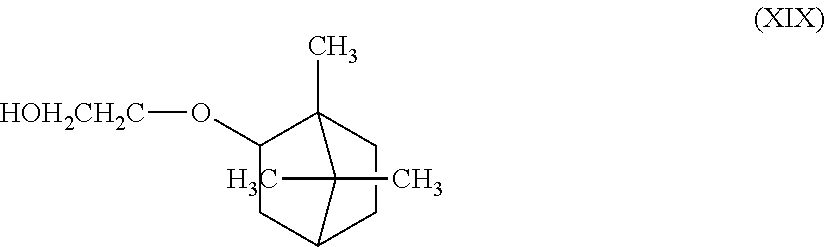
C1C2CCC(C)(C1O[HOH2CH2C])C2(C)C
